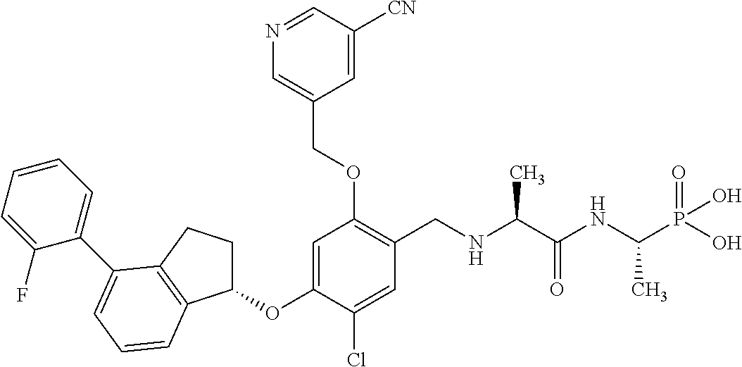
C1(OC2=CC(OCC3=CN=CC([CN])=C3)=C(CNC(C(NC(P(O)(=O)O)C)=O)C)C=C2Cl)CCC2=C1C=CC=C2C1=CC=CC=C1F
